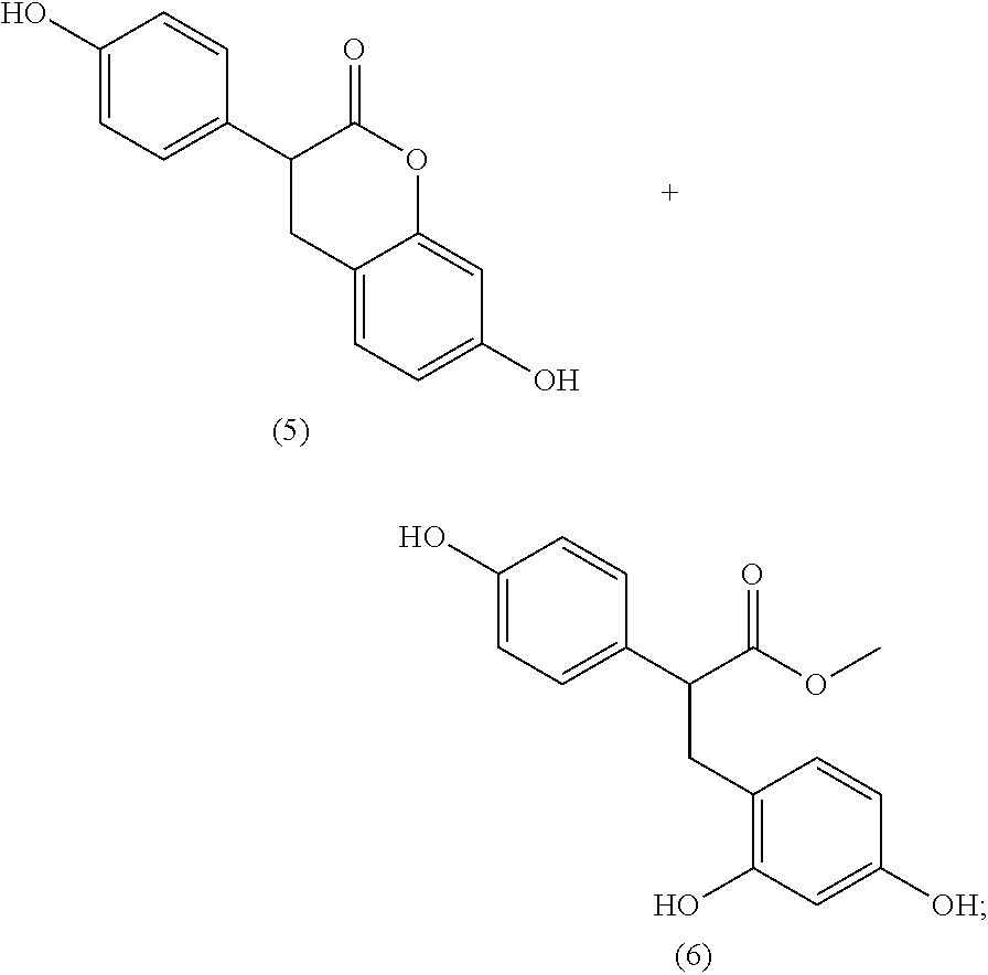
C1(O)=CC=C(C2CC3=CC=C(O)C=C3OC2=O)C=C1.C1(O)=CC=C(C(CC2=C(O)C=C([OH])C=C2)C(OC)=O)C=C1
